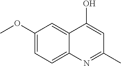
C1(OC)=CC=C2C(=C1)C(O)=CC(C)=N2
